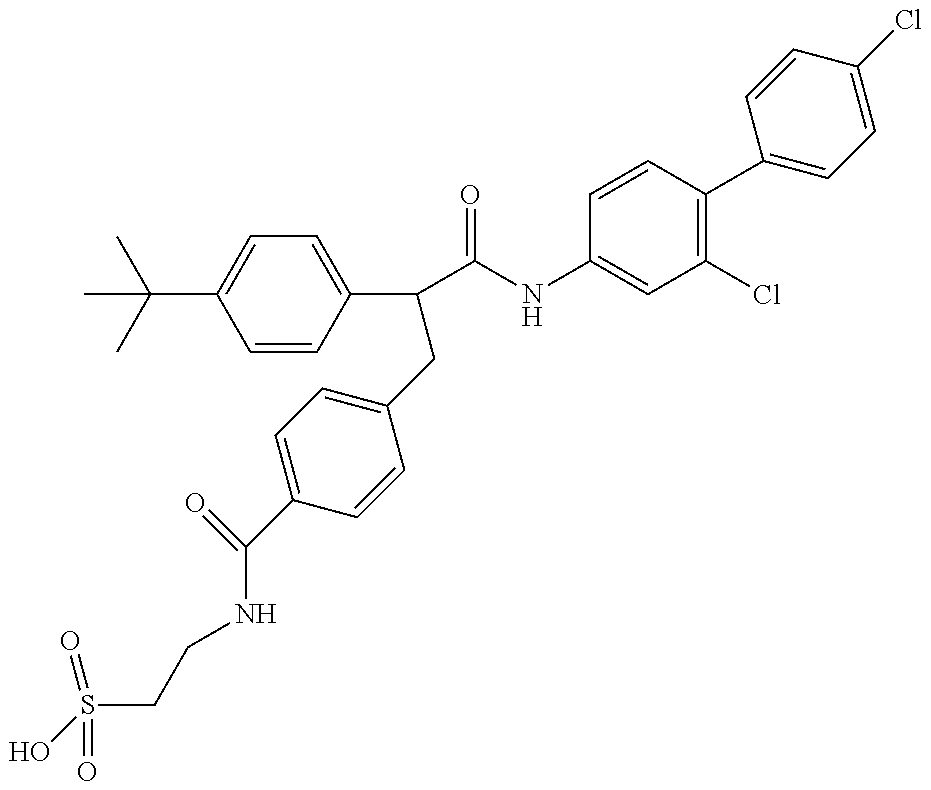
OS(CCNC(C1=CC=C(CC(C(=O)NC2=CC(Cl)=C(C3=CC=C(Cl)C=C3)C=C2)C2=CC=C(C(C)(C)C)C=C2)C=C1)=O)(=O)=O
